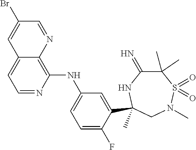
C1(NC2=CC=C(F)C(C3(C)NC(=N)C(C)(C)S(=O)(=O)N(C)C3)=C2)=C2C(=CC=N1)C=C(Br)C=N2
